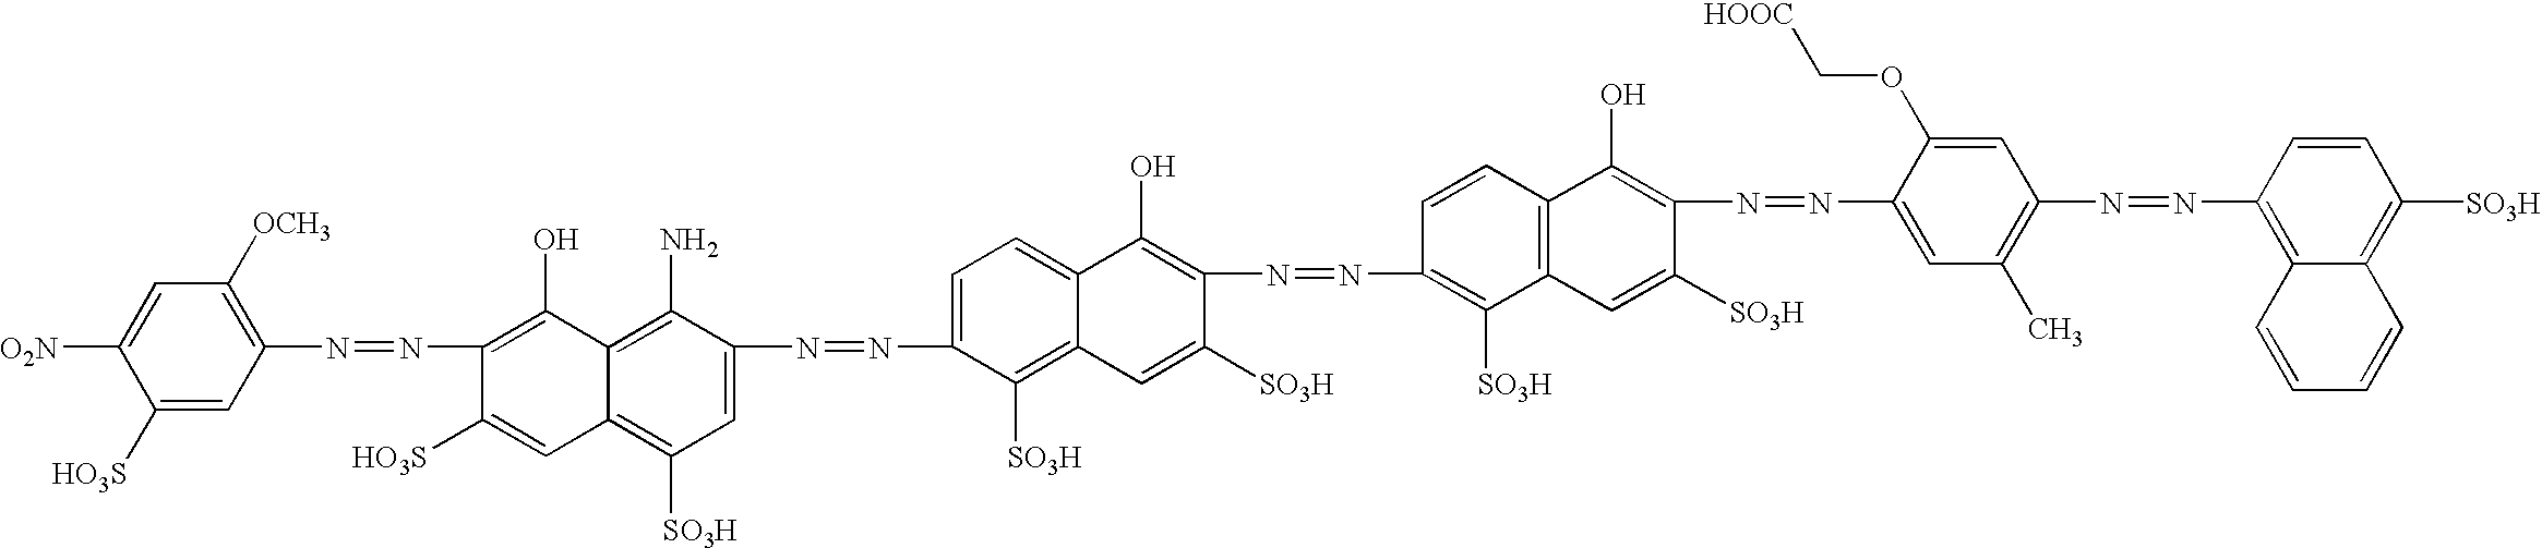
C1([HO3S])=CC(N=NC2=C(O)C3=C(N)C(N=NC4=CC=C5C(=C4[SO3H])C=C([SO3H])C(N=NC4=C([SO3H])C6=C(C=C4)C(O)=C(N=NC4=CC(C)=C(N=NC7=C8C(=C([SO3H])C=C7)C=CC=C8)C=C4OC[HOOC])C([SO3H])=C6)=C5O)=CC([SO3H])=C3C=C2[HO3S])=C([OCH3])C=C1[O2N]
